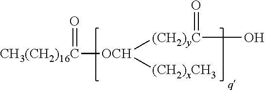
[CH3(CH2)16C]([OCH]([(CH2)yC](=O)O)[(CH2)xCH3])=O
